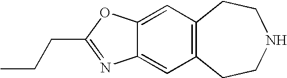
C12=C(CCNCC1)C=C1C(=C2)OC(CCC)=N1
